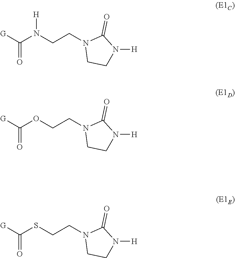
[G]C(N(CCN1CCN([H])C1=O)[H])=O.[G]C(OCCN1CCN([H])C1=O)=O.[G]C(SCCN1CCN([H])C1=O)=O
